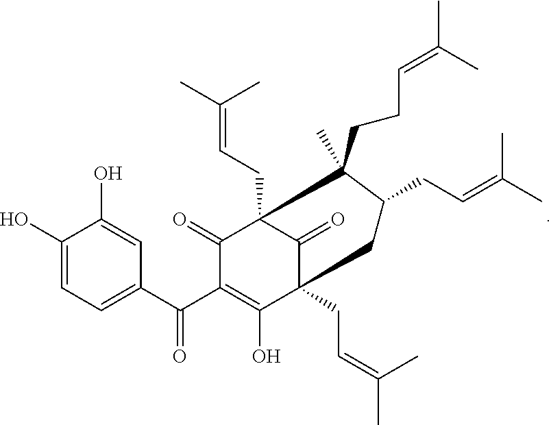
C1(O)=CC=C(C(C2=C(O)C3(CC=C(C)C)C(=O)C(CC=C(C)C)(C2=O)C(CCC=C(C)C)(C)C(CC=C(C)C)C3)=O)C=C1O
